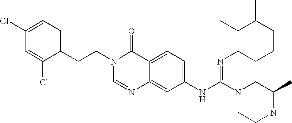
C1(Cl)=CC=C(CCN2C=NC3=CC(NC(N4CCNC(C)C4)=NC4CCCC(C)C4C)=CC=C3C2=O)C(Cl)=C1
